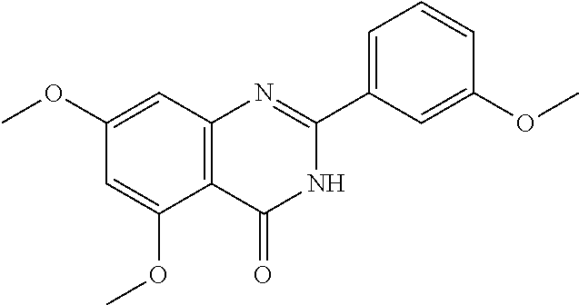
O(C)C1=CC(C2=NC3=C(C(OC)=CC(OC)=C3)C(=O)N2)=CC=C1
